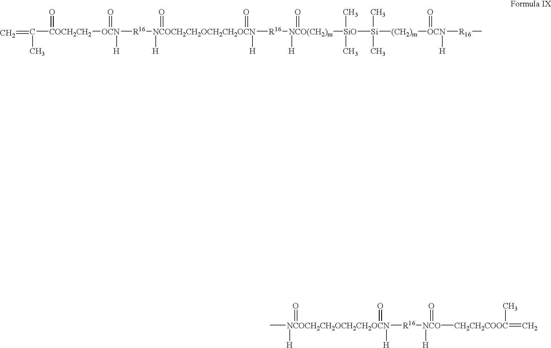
C=C([COCH2CH2]([OCN]([R16][NCOCH2CH2OCH2CH2OCN]([H])(=O)(=O)([H])[R16][NCO(CH2)m]([SiO]([Si]([(CH2)m][OCN]([R16]C)(=O)[H])(C)C)(C)C)([H])=O)(=O)[H])=O)C.[NCOCH2CH2OCH2CH2OCN]([H])(=O)(=O)([H])([R16][NCO]([CH2CH2COOC](C)=C)([H])=O)C
